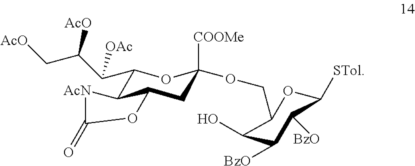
C1(C(C(C[AcO])[AcO])[OAc])C2C(CC([COOMe])(OCC3OC([STol])C([BzO])C([BzO])C3O)O1)OC(=O)[AcN]2
